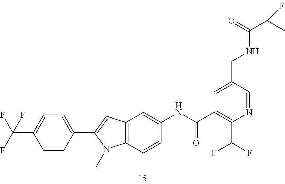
C1=C(CNC(C(C)(C)F)=O)C=NC(C(F)F)=C1C(NC1=CC2=C(C=C1)N(C)C(C1=CC=C(C(F)(F)F)C=C1)=C2)=O
